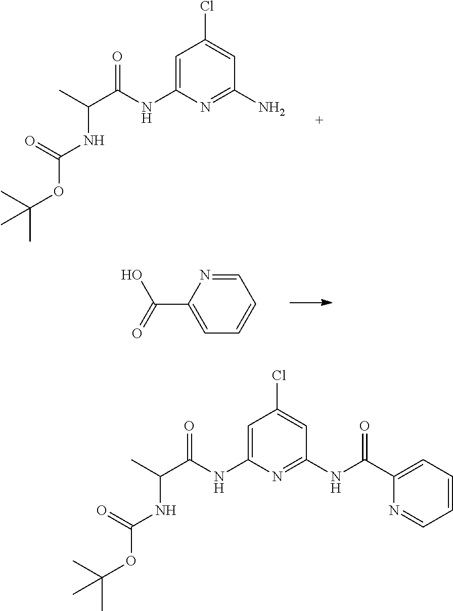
C1=C(NC(C(C)NC(=O)OC(C)(C)C)=O)N=C(N)C=C1Cl.C1=NC(C(=O)O)=CC=C1.C1=C(NC(C(C)NC(=O)OC(C)(C)C)=O)N=C(NC(=O)C2=CC=CC=N2)C=C1Cl
